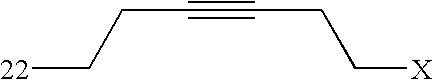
[22]CCC#CCC[X]
